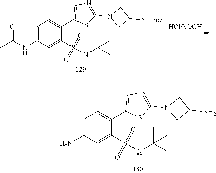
S(=O)(C1=CC(NC(=O)C)=CC=C1C1=CN=C(N2CC([NHBoc])C2)S1)(=O)NC(C)(C)C.S(=O)(C1=CC(N)=CC=C1C1=CN=C(N2CC(N)C2)S1)(=O)NC(C)(C)C
